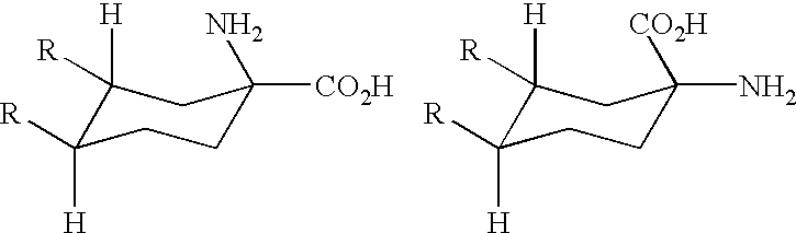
C1([H])([R])C([H])([R])CCC([CO2H])(N)C1.C1([H])([R])C([H])([R])CCC(N)([CO2H])C1
